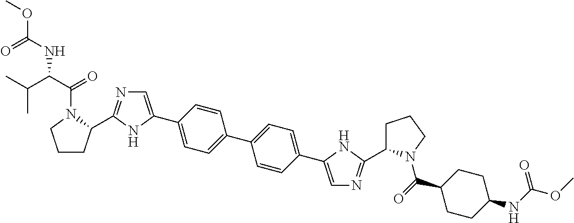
C1(C2=CN=C(C3CCCN3C(C(C(C)C)NC(OC)=O)=O)N2)=CC=C(C2=CC=C(C3=CN=C(C4CCCN4C(C4CCC(NC(OC)=O)CC4)=O)N3)C=C2)C=C1
